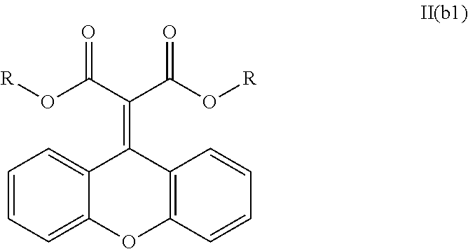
C1=C2C(=CC=C1)C(=C(C(O[R])=O)C(O[R])=O)C1=C(O2)C=CC=C1
